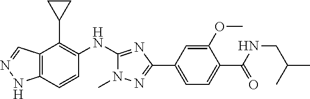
C12=C(C=CC(NC3=NC(C4=CC=C(C(=O)NCC(C)C)C(OC)=C4)=NN3C)=C1C1CC1)NN=C2
